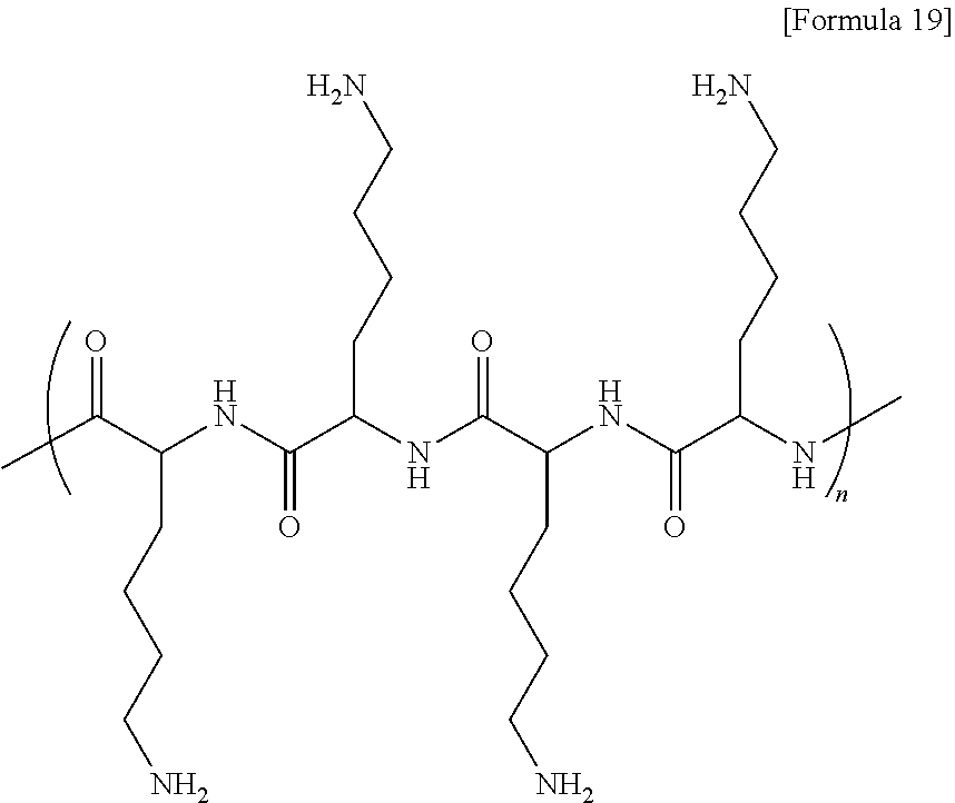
CC(C(NC(=O)C(CCCCN)NC(=O)C(CCCCN)NC(=O)C(CCCCN)NC)CCCCN)=O
